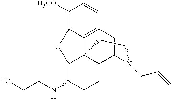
C1([H3CO])=C2C3=C(C=C1)CC1C4C3(C(C(NCCO)CC4)O2)CCN1CC=C
